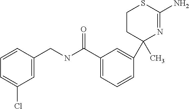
C1CC(C2=CC(C(NCC3=CC(Cl)=CC=C3)=O)=CC=C2)(C)N=C(N)S1
